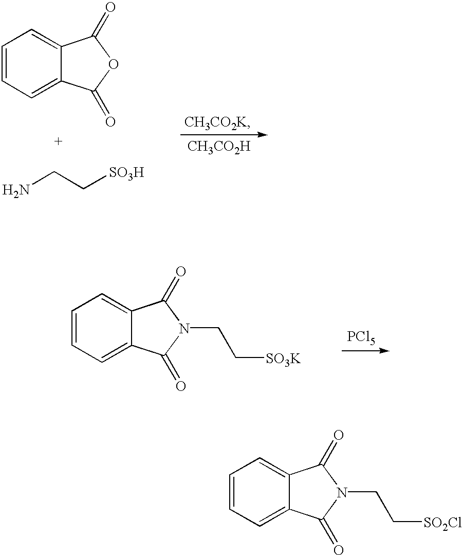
C1=CC=C2C(=C1)C(=O)OC2=O.[CH3CO2H].NCC[SO3H].C1=CC=C2C(=C1)C(=O)N(CC[SO3K])C2=O.[PCl5].C1=CC=C2C(=C1)C(=O)N(CC[SO2Cl])C2=O
